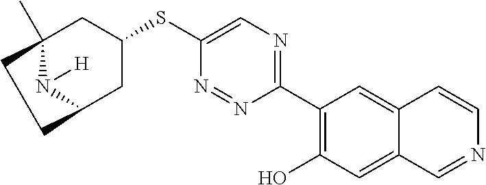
C1(C2=C(O)C=C3C(=C2)C=CN=C3)=NC=C(SC2CC3(C)N([H])C(C2)CC3)N=N1
